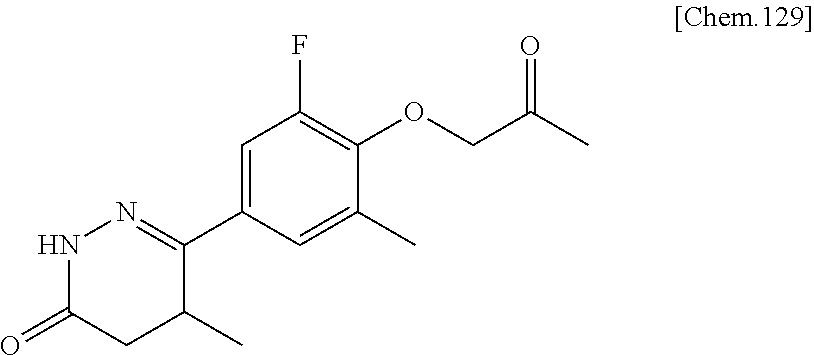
C1(C2=NNC(=O)CC2C)=CC(F)=C(OCC(C)=O)C(C)=C1
